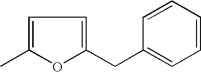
C1=C(C)OC(CC2=CC=CC=C2)=C1
